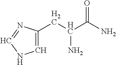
C1=C(CC(N)C(N)=O)N=CN1
